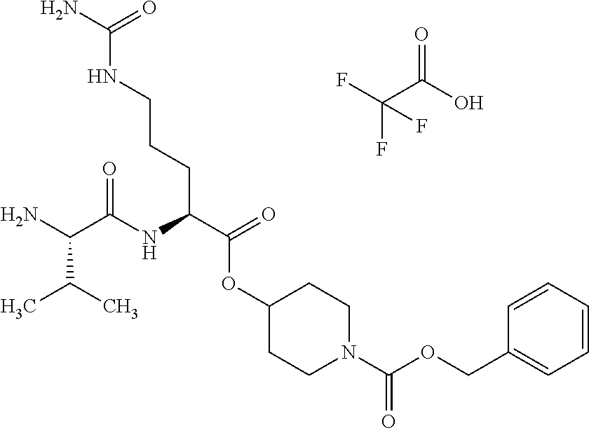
NC(=O)NCCCC(C(OC1CCN(C(OCC2=CC=CC=C2)=O)CC1)=O)NC(C(N)C(C)C)=O.FC(C(O)=O)(F)F
